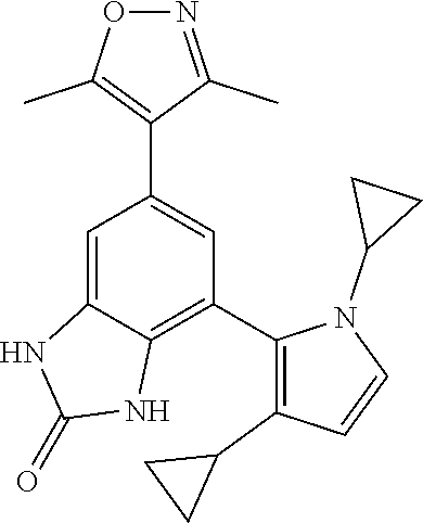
C1(C2=C(C3CC3)C=CN2C2CC2)=C2C(=CC(C3=C(C)ON=C3C)=C1)NC(=O)N2
